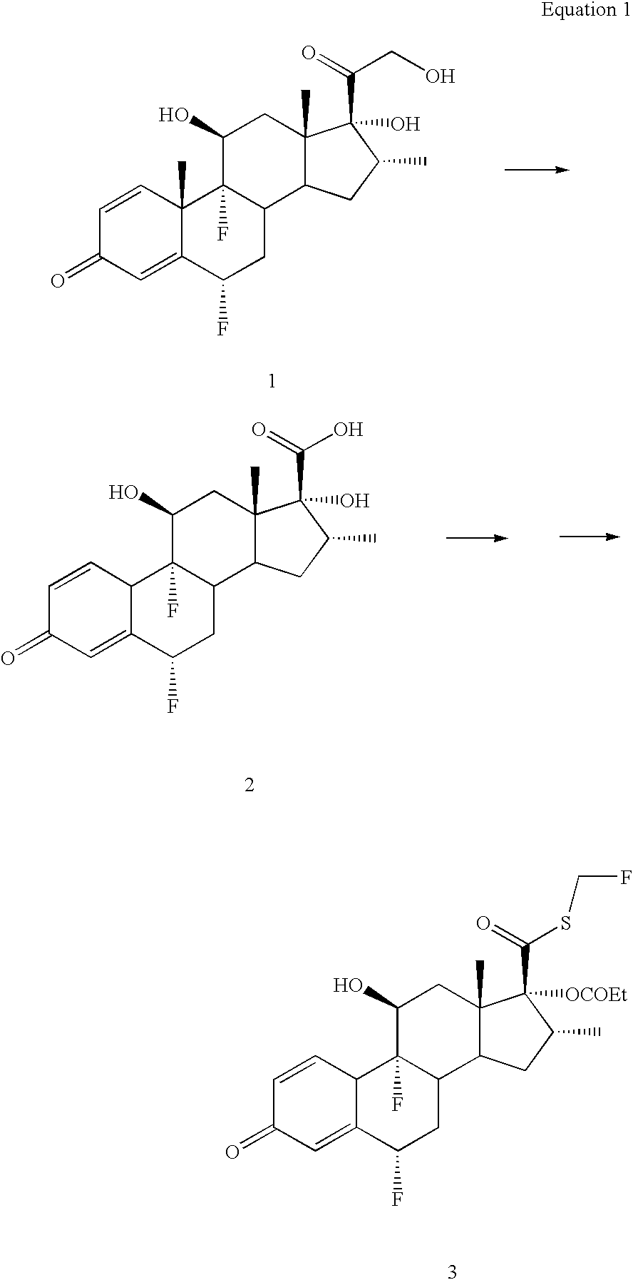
C1=CC2C(=CC1=O)C(F)CC1C2(F)C(O)CC2(C)C1CC(C)C2(C(=O)O)O.C1=CC2(C)C(=CC1=O)C(F)CC1C2(F)C(O)CC2(C)C1CC(C)C2(C(=O)CO)O.C1=CC2C(=CC1=O)C(F)CC1C2(F)C(O)CC2(C)C1CC(C)C2(C(=O)SCF)[OCOEt]
